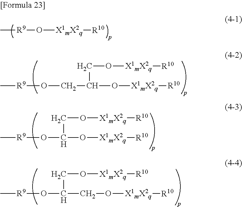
C[R9]O[X1mX2q][R10].C[R9]OCC(O[X1mX2q][R10])CO[X1mX2q][R10].O(C(CO[X1mX2q][R10])O[X1mX2q][R10])[R9]C.O(C(CO[X1mX2q][R10])CO[X1mX2q][R10])[R9]C
